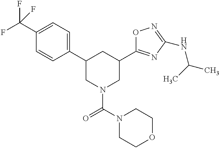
C1(C(F)(F)F)=CC=C(C2CN(C(N3CCOCC3)=O)CC(C3=NC(NC(C)C)=NO3)C2)C=C1
